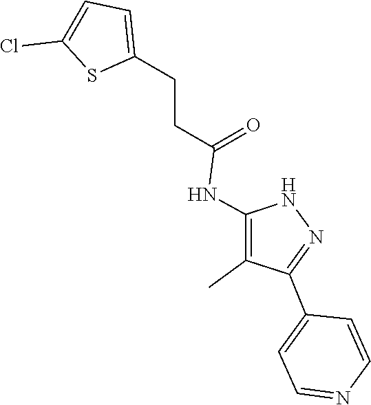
N1C(NC(CCC2=CC=C(Cl)S2)=O)=C(C)C(C2=CC=NC=C2)=N1
